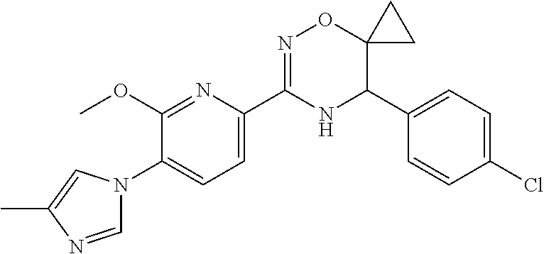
C1(C2=CC=C(N3C=NC(C)=C3)C(OC)=N2)=NOC2(C(C3=CC=C(Cl)C=C3)N1)CC2
